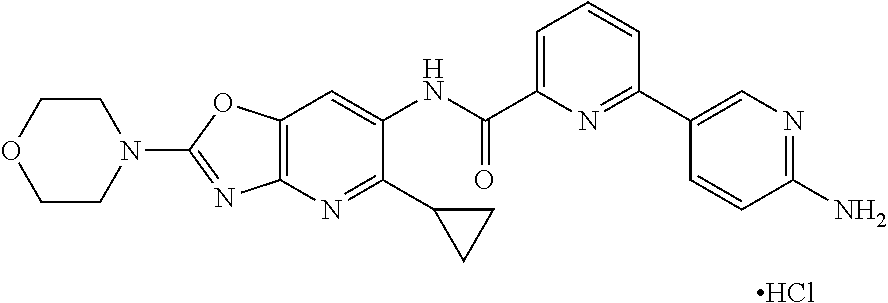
C12=C(N=C(C3CC3)C(NC(C3=CC=CC(C4=CN=C(N)C=C4)=N3)=O)=C1)N=C(N1CCOCC1)O2.Cl
